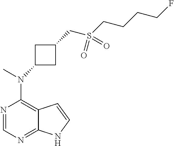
N1=CN=C2C(=C1N(C)C1CC(CS(CCCCF)(=O)=O)C1)C=CN2
